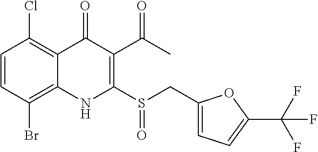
C1=CC(Br)=C2C(=C1Cl)C(=O)C(C(C)=O)=C(S(CC1=CC=C(C(F)(F)F)O1)=O)N2
